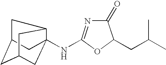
C1(=O)N=C(NC23CC4CC(CC2C4)C3)OC1CC(C)C
